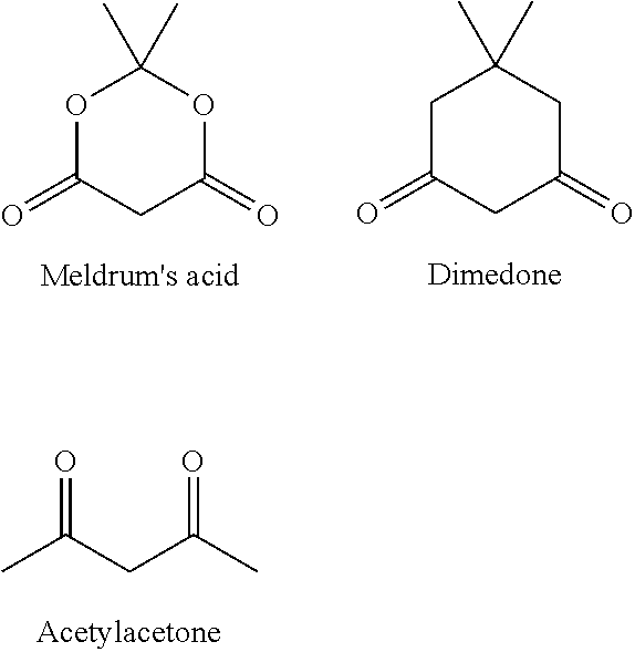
CC(CC(C)=O)=O.O1C(=O)CC(=O)OC1(C)C.C1C(=O)CC(=O)CC1(C)C
